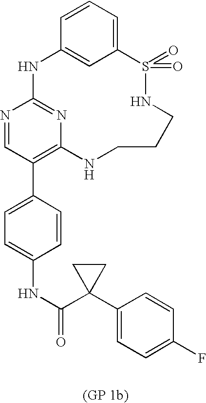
C12=CC=CC(=C1)NC1=NC(=C(C3=CC=C(NC(=O)C4(C5=CC=C(F)C=C5)CC4)C=C3)C=N1)NCCCNS2(=O)=O
